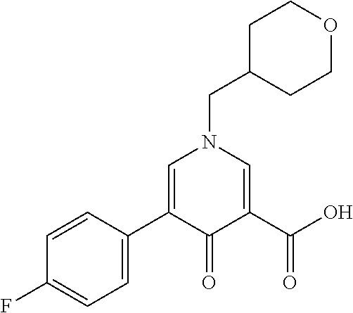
C1=CC(C2=CN(CC3CCOCC3)C=C(C(O)=O)C2=O)=CC=C1F
